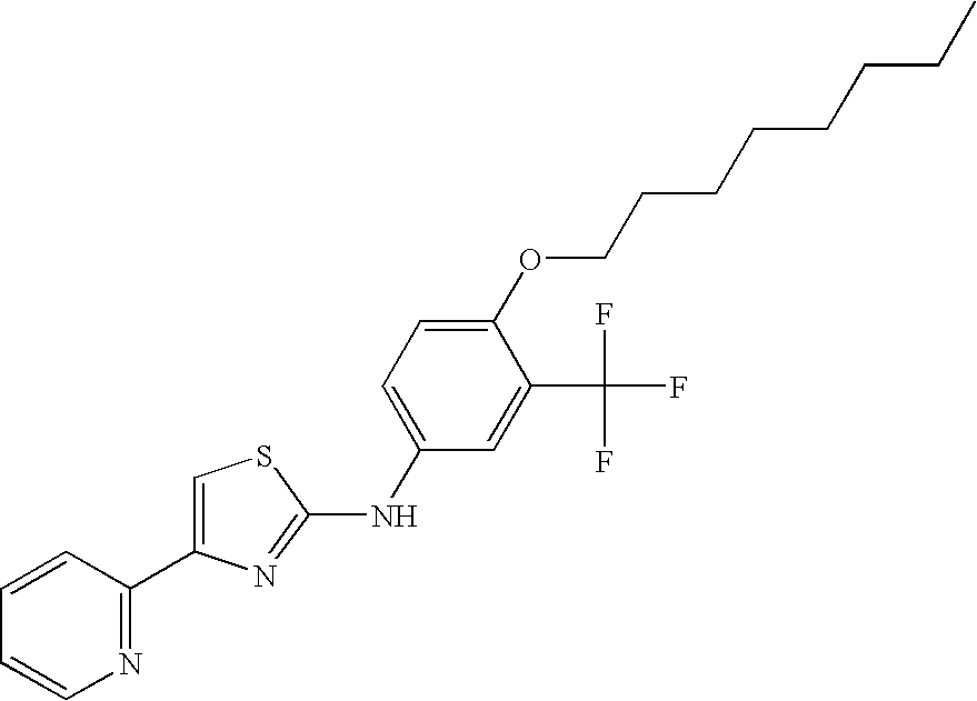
C1=C(C2=NC=CC=C2)N=C(NC2=CC=C(OCCCCCCCC)C(C(F)(F)F)=C2)S1
